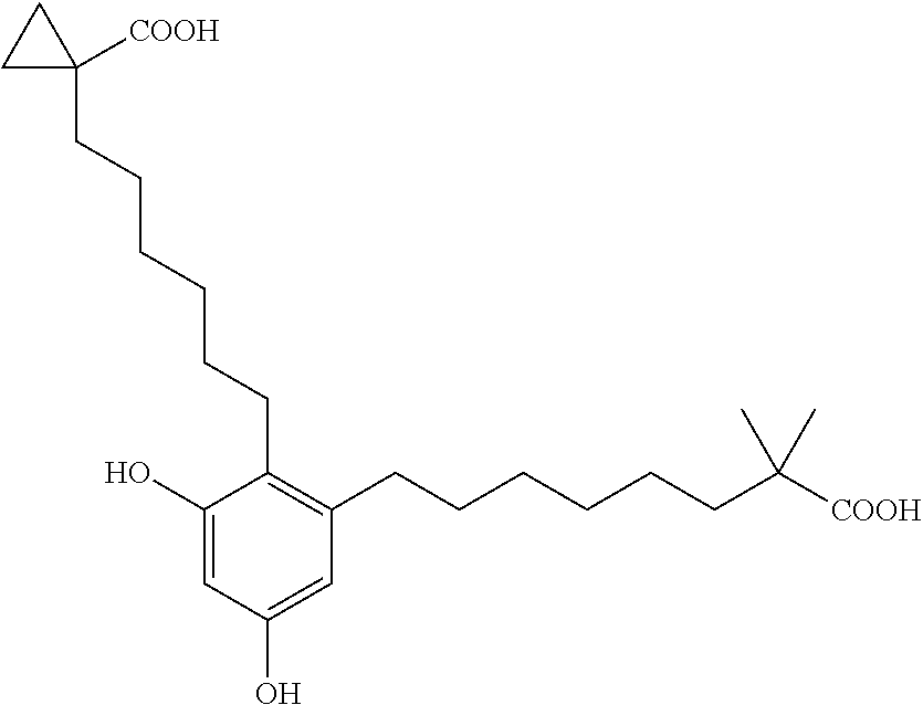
C1=C(O)C(CCCCCCC2([COOH])CC2)=C(CCCCCCC(C)(C)[COOH])C=C1O
